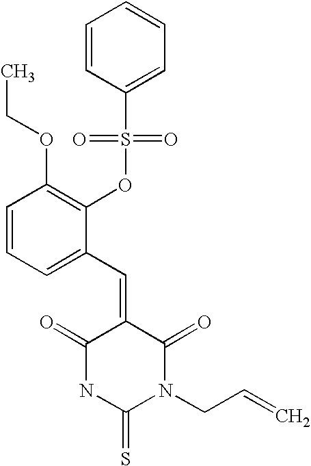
C1=CC(S(OC2=C(OCC)C=CC=C2C=C2C(=O)NC(=S)N(CC=C)C2=O)(=O)=O)=CC=C1
